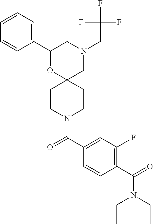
N1(CC(F)(F)F)CC2(OC(C3=CC=CC=C3)C1)CCN(C(C1=CC(F)=C(C(N(CC)CC)=O)C=C1)=O)CC2
